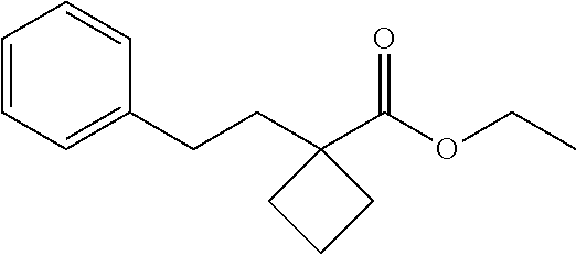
C1=CC=C(CCC2(C(OCC)=O)CCC2)C=C1
